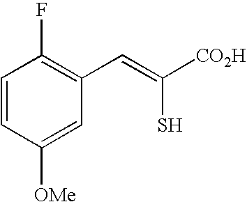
C1=CC([OMe])=CC(C=C(S)[CO2H])=C1F
